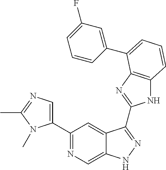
C1(C2=NC=C3C(=C2)C(C2=NC4=C(N2)C=CC=C4C2=CC(F)=CC=C2)=NN3)=CN=C(C)N1C
